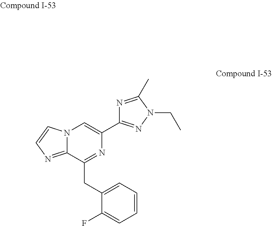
C1=C(CC2=NC(C3=NN(CC)C(C)=N3)=CN3C2=NC=C3)C(F)=CC=C1
